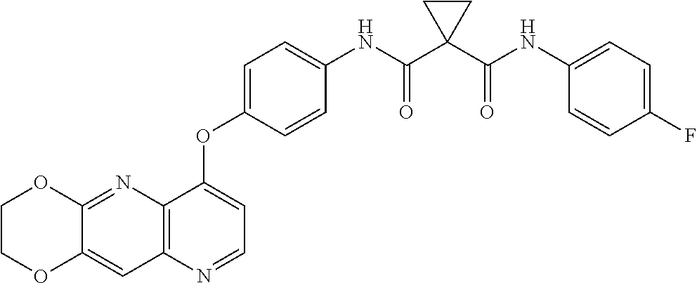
C12=NC3=C(C=C1OCCO2)N=CC=C3OC1=CC=C(NC(C2(C(NC3=CC=C(F)C=C3)=O)CC2)=O)C=C1
